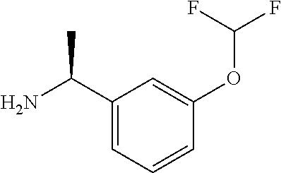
C1(C(N)C)=CC=CC(OC(F)F)=C1
